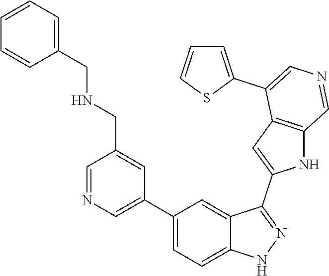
C1(C2=CN=CC(CNCC3=CC=CC=C3)=C2)=CC=C2C(=C1)C(C1=CC3=C(N1)C=NC=C3C1=CC=CS1)=NN2
